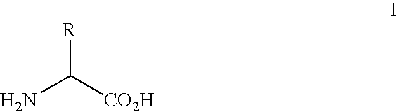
[R]C(N)[CO2H]
